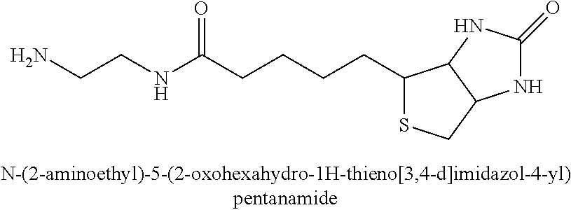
S1CC2C(NC(=O)N2)C1CCCCC(=O)NCCN
